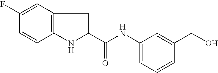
C1(C(NC2=CC=CC(CO)=C2)=O)=CC2=C(N1)C=CC(F)=C2
